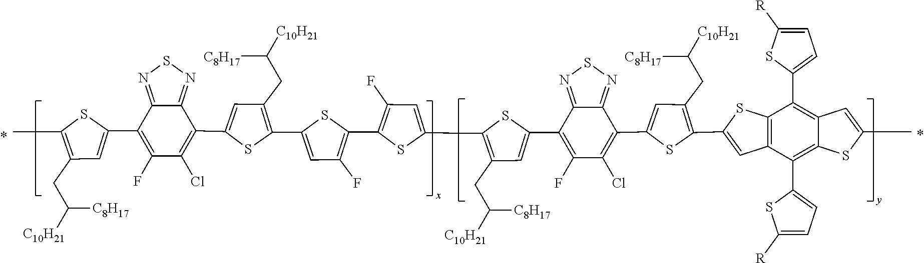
C1(C2=C(F)C(Cl)=C(C3=CC(CC([C8H17])[C10H21])=C(C4=CC(F)=C(C5=C(F)C=C(C6=C(CC([C8H17])[C10H21])C=C(C7=C(F)C(Cl)=C(C8=CC(CC([C8H17])[C10H21])=C(C9=CC%10=C(C(C%11=CC=C([R])S%11)=C%11C(=C%10C%10=CC=C([R])S%10)SC(C)=C%11)S9)S8)C8=NSN=C78)S6)S5)S4)S3)C3=NSN=C23)=CC(CC([C8H17])[C10H21])=C(C)S1
